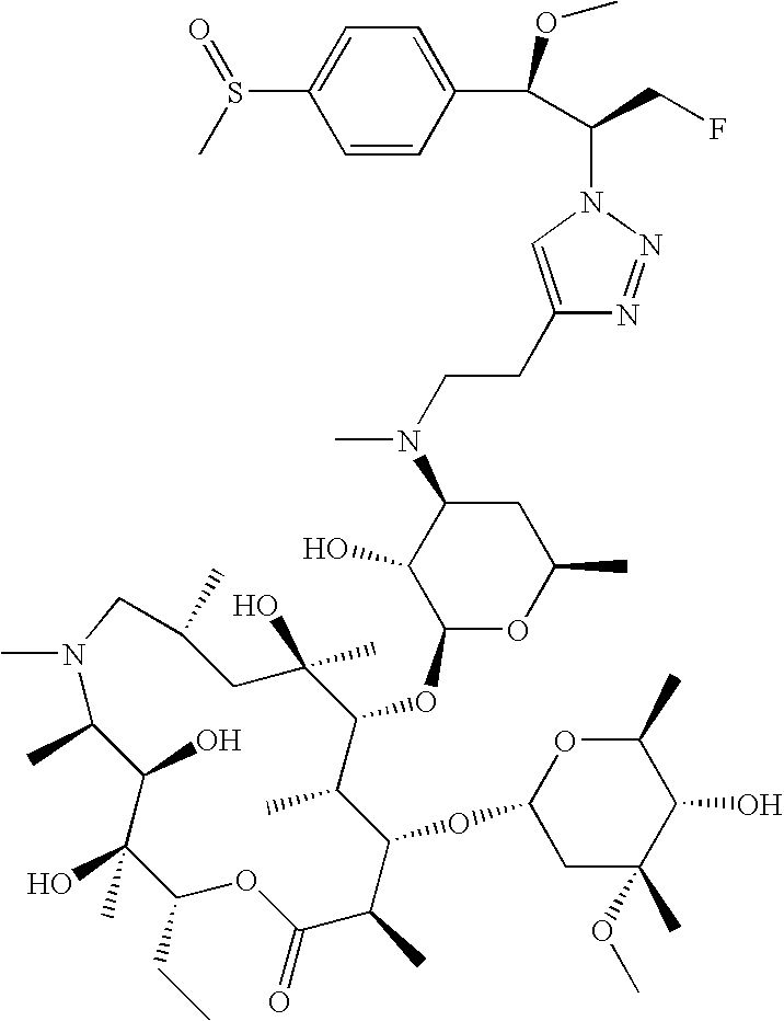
C1(C)C(O)C(O)(C)C(CC)OC(=O)C(C)C(OC2CC(C)(OC)C(O)C(C)O2)C(C)C(OC2OC(C)CC(N(CCC3=CN(C(C(C4=CC=C(S(C)=O)C=C4)OC)CF)N=N3)C)C2O)C(O)(C)CC(C)CN1C
